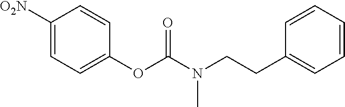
C1([O2N])=CC=C(OC(=O)N(C)CCC2=CC=CC=C2)C=C1
